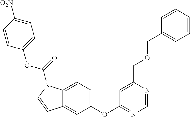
C1(OC2=NC=NC(COCC3=CC=CC=C3)=C2)=CC=C2C(=C1)C=CN2C(OC1=CC=C([O2N])C=C1)=O
